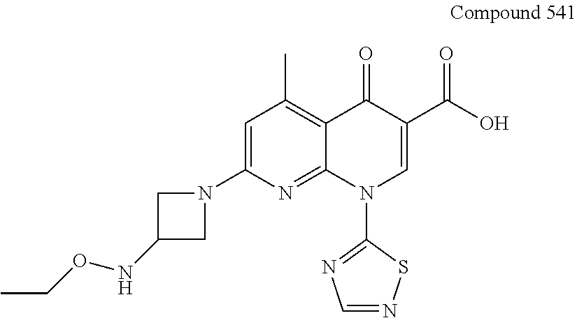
C1=C(N2CC(NOCC)C2)N=C2C(=C1C)C(=O)C(C(O)=O)=CN2C1=NC=NS1
